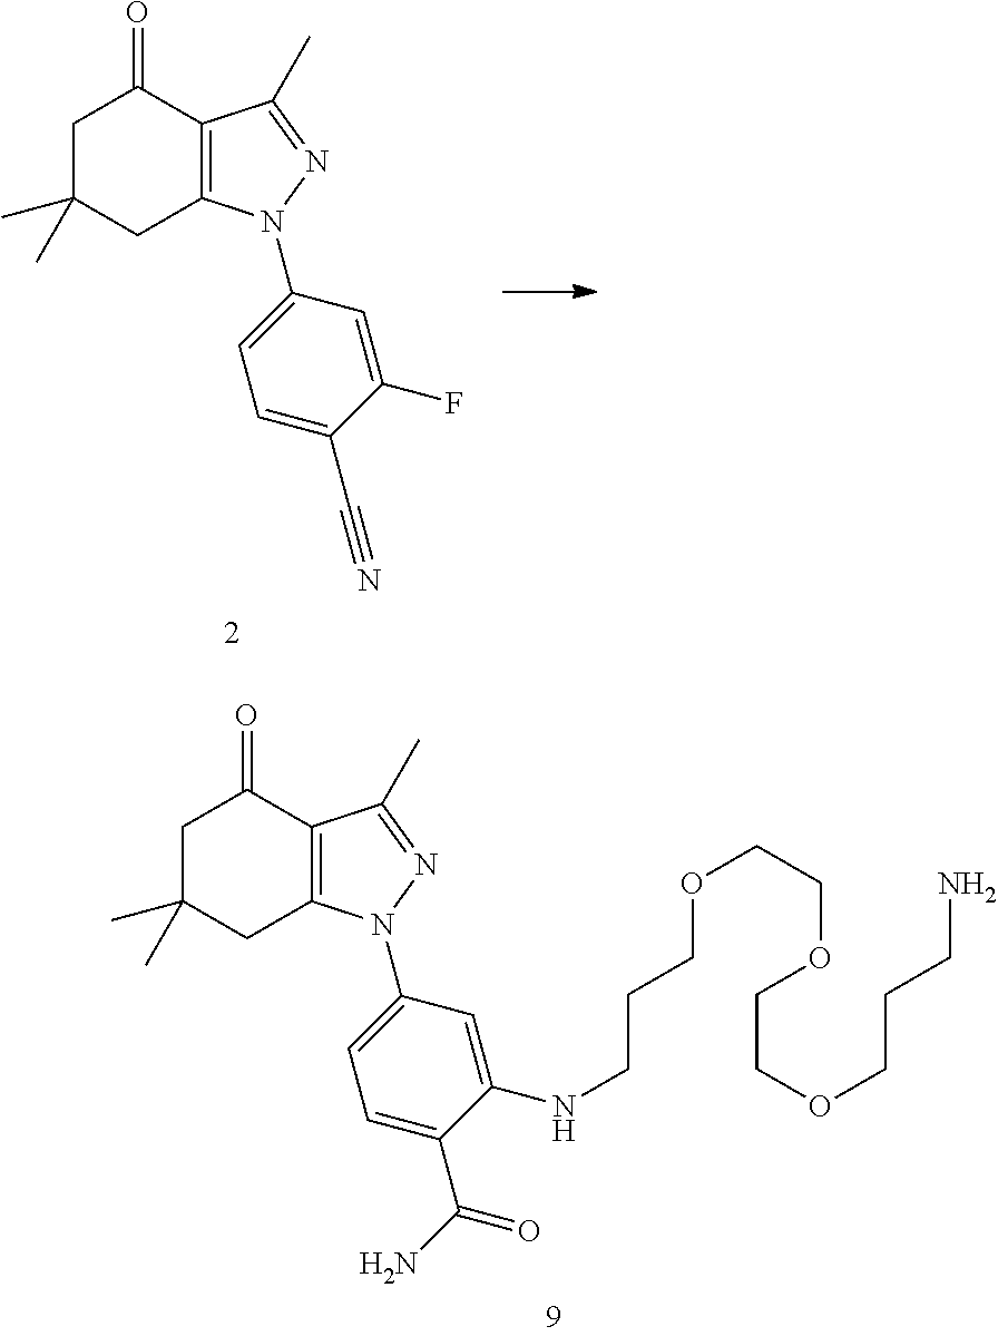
C1(=O)CC(C)(C)CC2=C1C(C)=NN2C1=CC=C(C#N)C(F)=C1.C1(=O)CC(C)(C)CC2=C1C(C)=NN2C1=CC=C(C(N)=O)C(NCCCOCCOCCOCCCN)=C1
